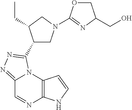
C12=NN=C(C3CN(C4=NC(CO)CO4)CC3CC)N1C1=C(N=C2)NC=C1
